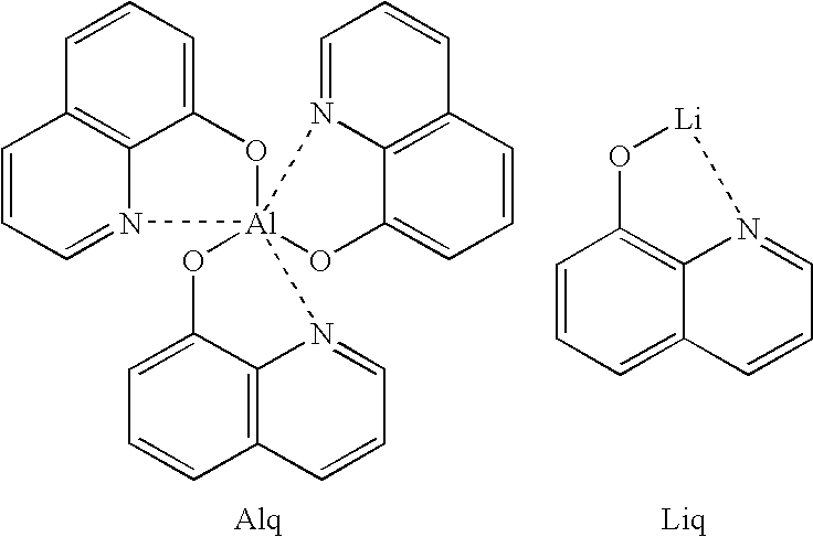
C12=CC=CC3=C1N(=CC=C3)[Al]13(O2)(N2=CC=CC4=C2C(=CC=C4)O1)N1=CC=CC2=C1C(=CC=C2)O3.C12=CC=CC3=C1N(=CC=C2)[Li]O3
